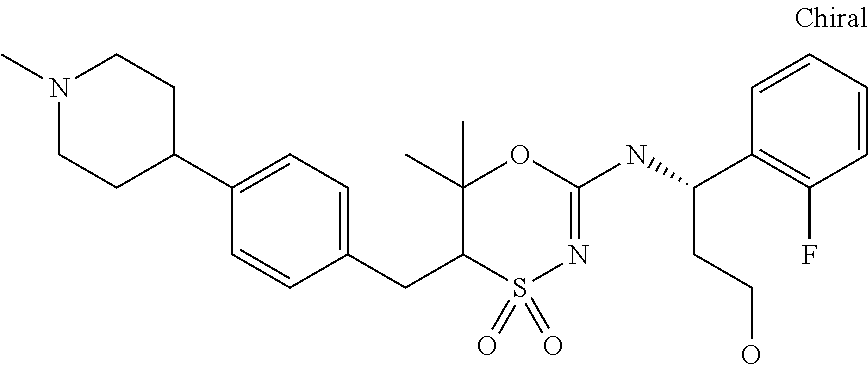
C1(C2CCN(C)CC2)=CC=C(CC2S(=O)(=O)N=C(NC(C3=C(F)C=CC=C3)CCO)OC2(C)C)C=C1
